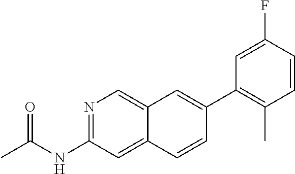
N1=C(NC(C)=O)C=C2C(=C1)C=C(C1=C(C)C=CC(F)=C1)C=C2
